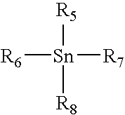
[R6][Sn]([R7])([R8])[R5]
